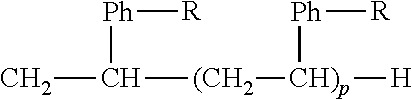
CC([(CH2][CH)p]([H])[Ph][R])[Ph][R]
